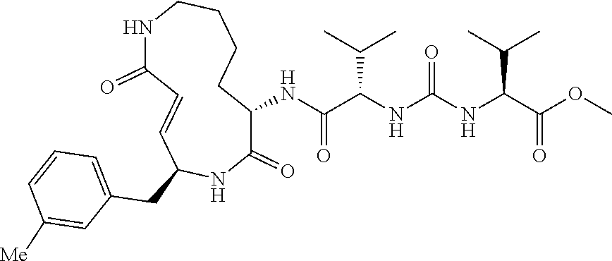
C1(=O)C(NC(C(NC(NC(C(OC)=O)C(C)C)=O)C(C)C)=O)CCCCNC(=O)C=CC(CC2=CC=CC([Me])=C2)N1
